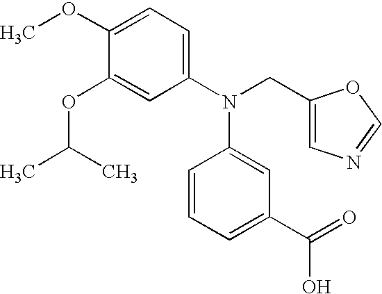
C1(OC)=CC=C(N(CC2=CN=CO2)C2=CC(C(=O)O)=CC=C2)C=C1OC(C)C
